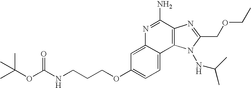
N1=C(N)C2=C(C3=CC=C(OCCCNC(OC(C)(C)C)=O)C=C13)N(NC(C)C)C(COCC)=N2
